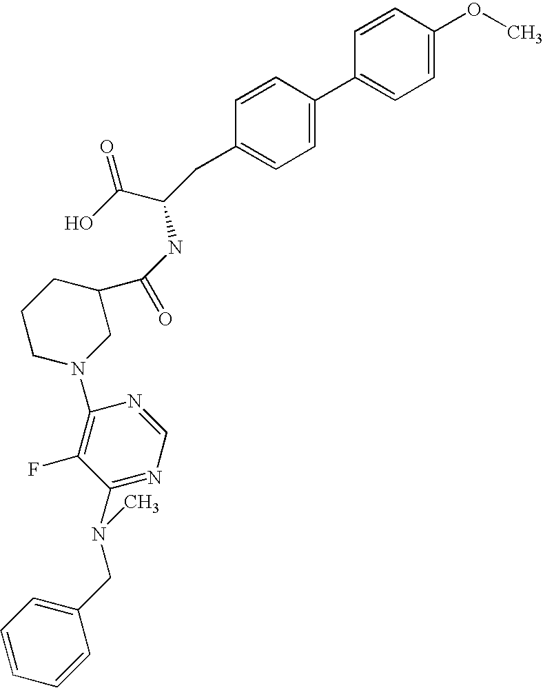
C1=CC(OC)=CC=C1C1=CC=C(CC(C(=O)O)NC(C2CCCN(C3=C(F)C(N(CC4=CC=CC=C4)C)=NC=N3)C2)=O)C=C1
